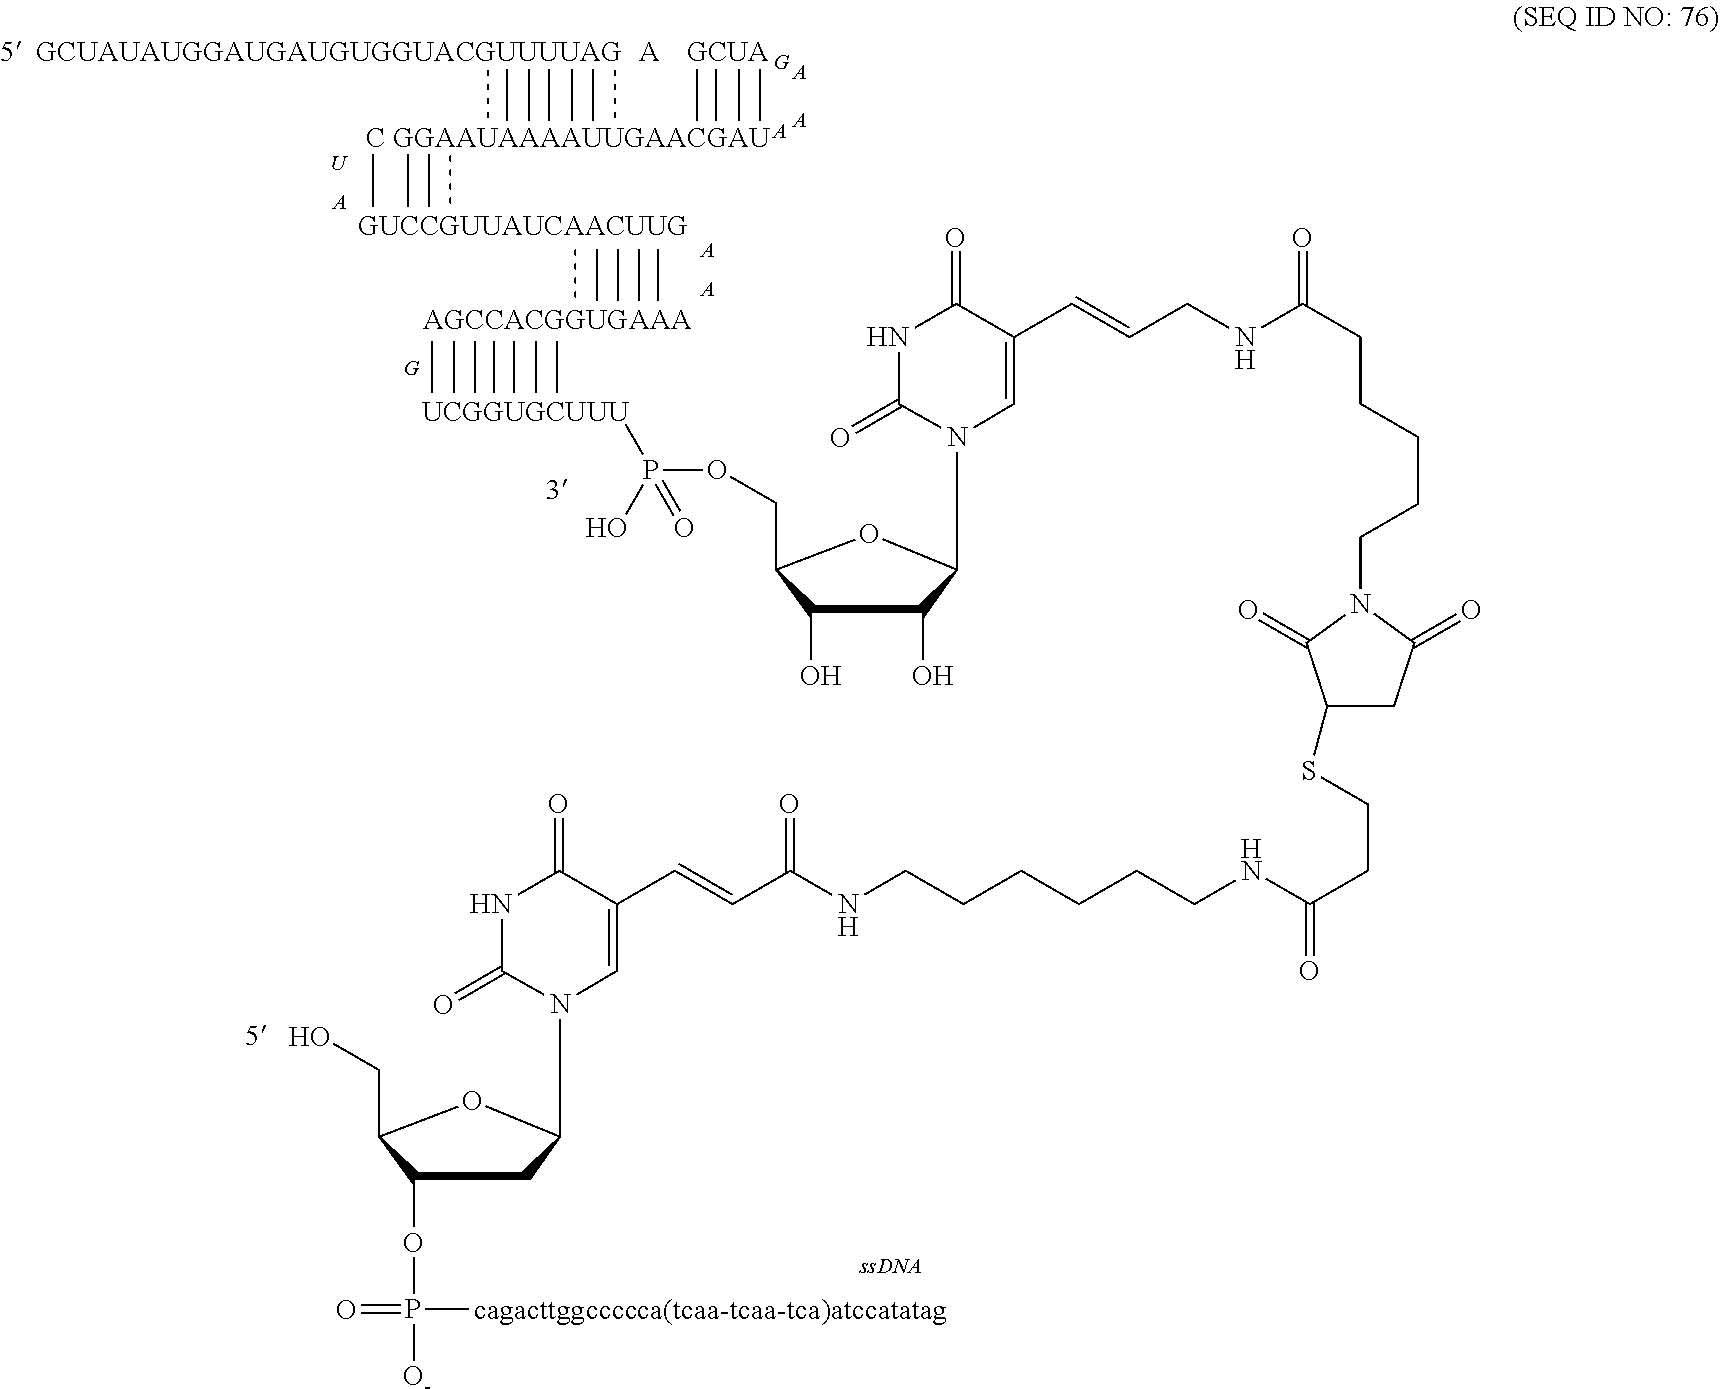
[U].[A].[G].[A].[A].[C GGAAUAAAAUUGAACGAU].[5  GCUAUAUGGAUGAUGUGGUACGUUUUAG].[A].[A].[A].[A].N1(C2OC(COP([UCGGUGCUUU])(=O)O)C(O)C2O)C(=O)NC(=O)C(C=CCNC(CCCCCN2C(=O)CC(SCCC(=O)NCCCCCCNC(C=CC3=CN(C4CC(OP([cagacttggccccca(tcaa-tcaa-tca)atccatatag])([O-])=O)C(CO)O4)C(=O)NC3=O)=O)C2=O)=O)=C1
